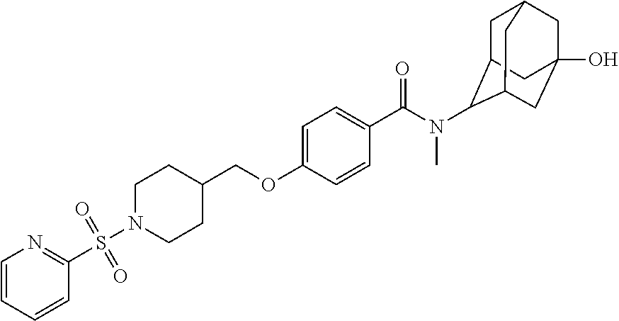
C1=C(OCC2CCN(S(C3=NC=CC=C3)(=O)=O)CC2)C=CC(C(=O)N(C)C2C3CC4CC(O)(CC2C4)C3)=C1
